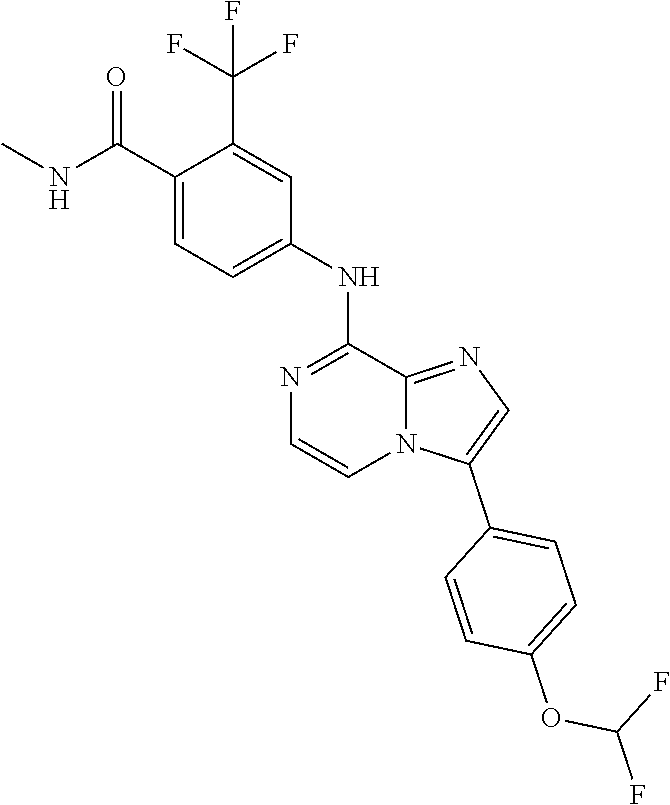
C1(NC2=CC=C(C(NC)=O)C(C(F)(F)F)=C2)=NC=CN2C1=NC=C2C1=CC=C(OC(F)F)C=C1
